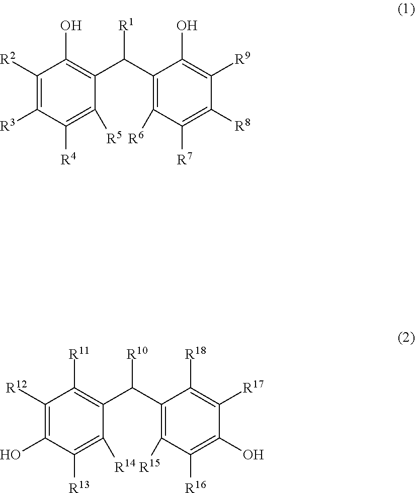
C1([R2])=C([R3])C([R4])=C([R5])C(C(C2=C([R6])C([R7])=C([R8])C([R9])=C2O)[R1])=C1O.C1([R12])=C(O)C([R13])=C([R14])C(C(C2=C([R15])C([R16])=C(O)C([R17])=C2[R18])[R10])=C1[R11]
